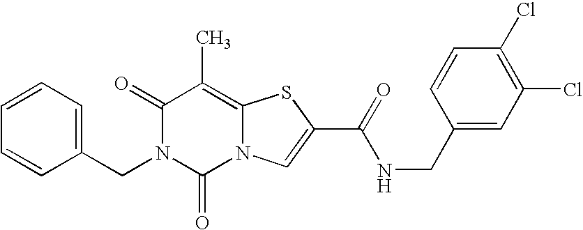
C1(=O)N(CC2=CC=CC=C2)C(=O)N2C(=C1C)SC(C(=O)NCC1=CC(Cl)=C(Cl)C=C1)=C2
